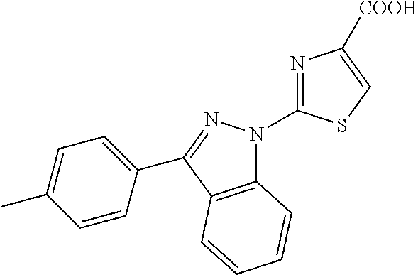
C12=C(C(C3=CC=C(C)C=C3)=NN1C1=NC([COOH])=CS1)C=CC=C2
